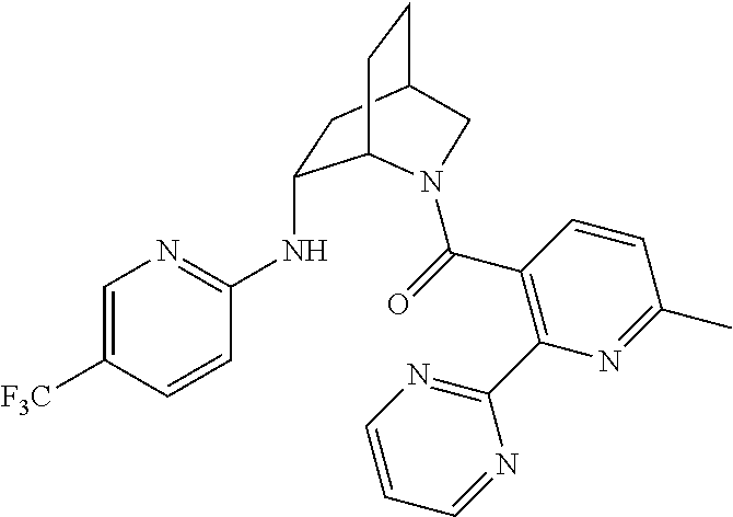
[F3C]C1=CN=C(NC2CC3CCC2N(C(=O)C2=C(C4=NC=CC=N4)N=C(C)C=C2)C3)C=C1
